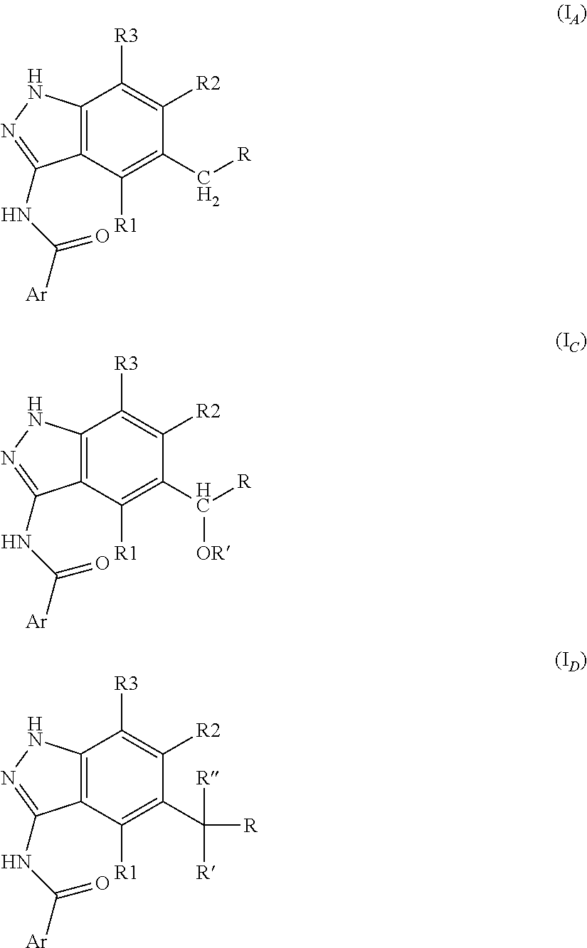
C12=C(C([R1])=C(C[R])C([R2])=C1[R3])C(NC([Ar])=O)=NN2.C12=C(C([R1])=C(C([OR])[R])C([R2])=C1[R3])C(NC([Ar])=O)=NN2.C12=C(C([R1])=C(C([R])([R])[R])C([R2])=C1[R3])C(NC([Ar])=O)=NN2
